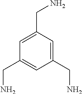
C1(CN)=CC(CN)=CC(CN)=C1
